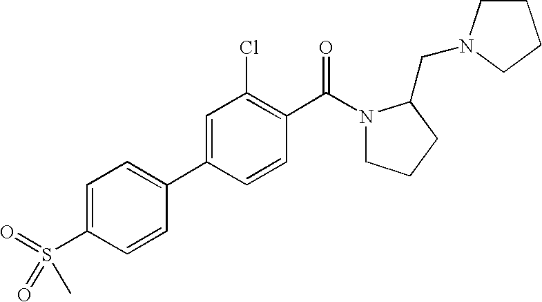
C1=C(S(=O)(=O)C)C=CC(C2=CC(Cl)=C(C(N3CCCC3CN3CCCC3)=O)C=C2)=C1
